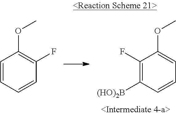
C1(F)=C([(HO)2B])C=CC=C1OC.C1=CC=CC(F)=C1OC
